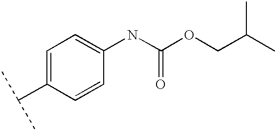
C1=C(C(C)C)C=CC(NC(OCC(C)C)=O)=C1
